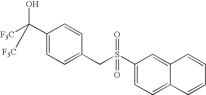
C1(C(O)([F3C])[F3C])=CC=C(CS(C2=CC=C3C(=C2)C=CC=C3)(=O)=O)C=C1
